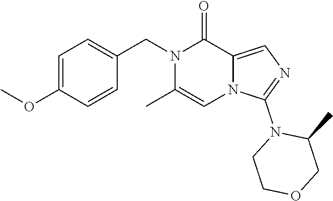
C1=C(OC)C=CC(CN2C(C)=CN3C(=CN=C3N3CCOCC3C)C2=O)=C1
